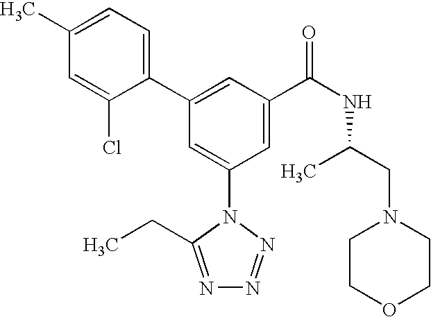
C1(C2=CC(C(NC(CN3CCOCC3)C)=O)=CC(N3C(CC)=NN=N3)=C2)=CC=C(C)C=C1Cl
